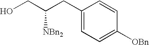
OCC(CC1=CC=C([OBn])C=C1)[NBn2]
